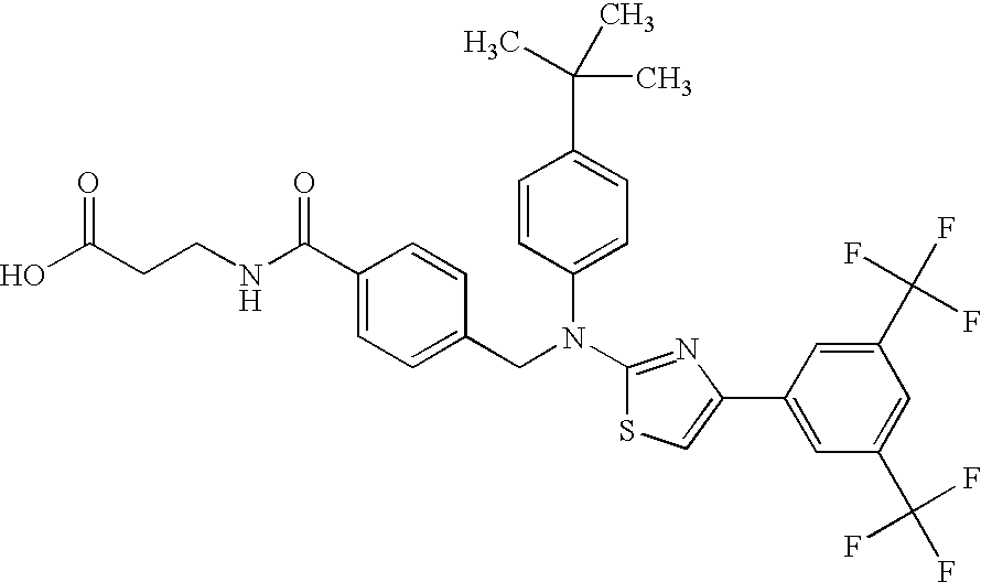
C(CCNC(C1=CC=C(CN(C2=CC=C(C(C)(C)C)C=C2)C2=NC(C3=CC(C(F)(F)F)=CC(C(F)(F)F)=C3)=CS2)C=C1)=O)(O)=O
